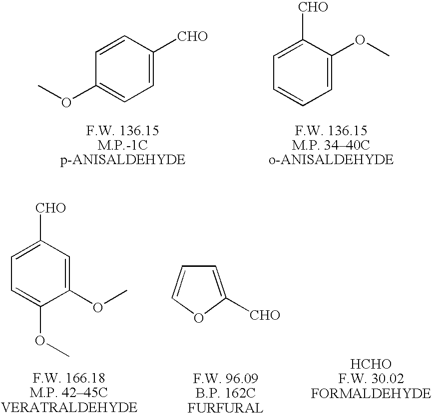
C1(OC)=CC=C([CHO])C=C1.C1=CC=C(OC)C([CHO])=C1.C1=C(OC)C(OC)=CC([CHO])=C1.O1C([CHO])=CC=C1
